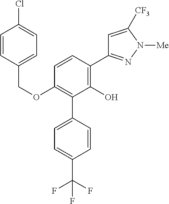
C1(OCC2=CC=C(Cl)C=C2)=C(C2=CC=C(C(F)(F)F)C=C2)C(O)=C(C2=NN([Me])C([CF3])=C2)C=C1
